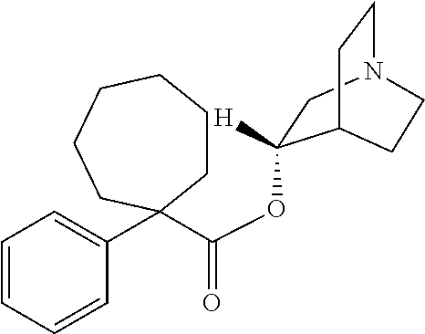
O=C(C1(C2=CC=CC=C2)CCCCCC1)OC1([H])CN2CCC1CC2
